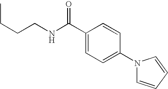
C1=CC(C(NCCCC)=O)=CC=C1N1C=CC=C1
